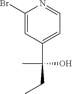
C1(Br)=CC(C(CC)(C)O)=CC=N1
